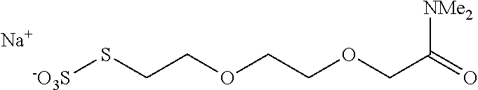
[-O3S]SCCOCCOCC(=O)[NMe2].[Na]
